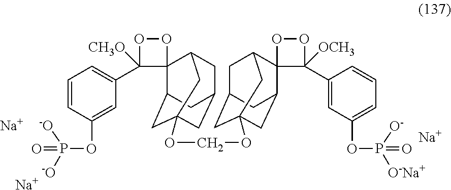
[Na].[Na].C1=CC(OP(=O)([-O])[-O])=CC(C2([CH3O])OOC23C2CC4(OCOC56CC7CC(C8(C(C5)C7)C([OCH3])(C5=CC(OP(=O)([O-Na+])[O-])=CC=C5)OO8)C6)CC(CC3C4)C2)=C1.[Na]
